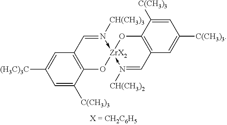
C1=C([C(CH3)3])C2=C(C=C1[(H3C)3C])C=N([CH(CH3)3])->[ZrX2]1(-N([CH(CH3)2])=CC3=C(O1)C([C(CH3)3])=CC([C(CH3)3])=C3)O2
